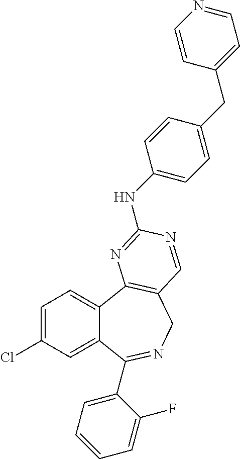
C1=C(Cl)C=C2C(=C1)C1=C(CN=C2C2=CC=CC=C2F)C=NC(NC2=CC=C(CC3=CC=NC=C3)C=C2)=N1
